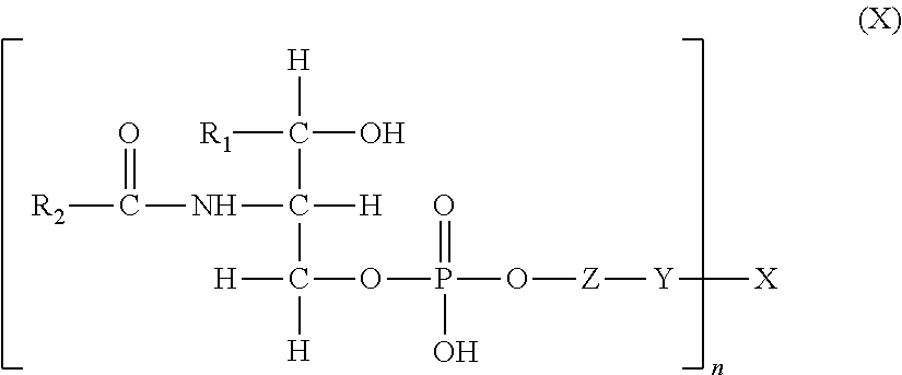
[R1]C([H])(O)C(C([H])(OP(O[Z][Y][X])(=O)O)[H])([H])NC(=O)[R2]
